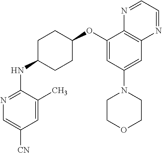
C1=C(C)C(NC2CCC(OC3=CC(N4CCOCC4)=CC4=C3N=CC=N4)CC2)=NC=C1[CN]
